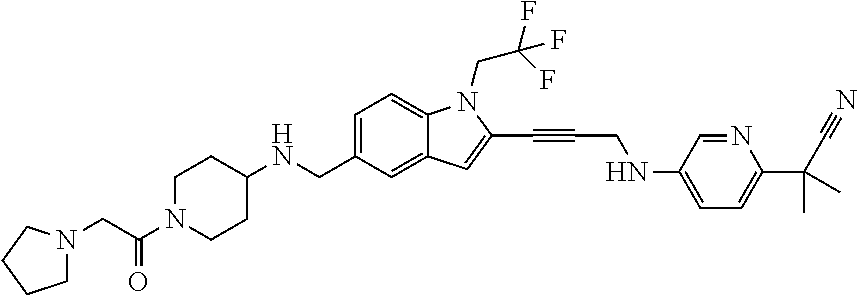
C1=C(CNC2CCN(C(CN3CCCC3)=O)CC2)C=C2C(=C1)N(CC(F)(F)F)C(C#CCNC1=CC=C(C(C#N)(C)C)N=C1)=C2
